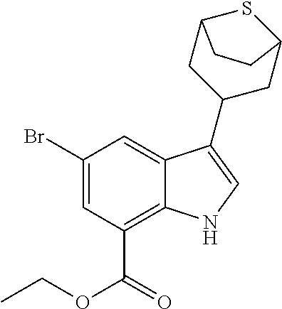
C1(Br)=CC(C(=O)OCC)=C2C(=C1)C(C1CC3SC(C1)CC3)=CN2
